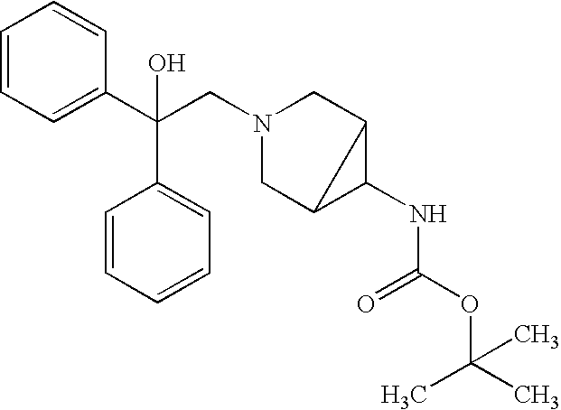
C1=CC=C(C(CN2CC3C(NC(OC(C)(C)C)=O)C3C2)(C2=CC=CC=C2)O)C=C1
